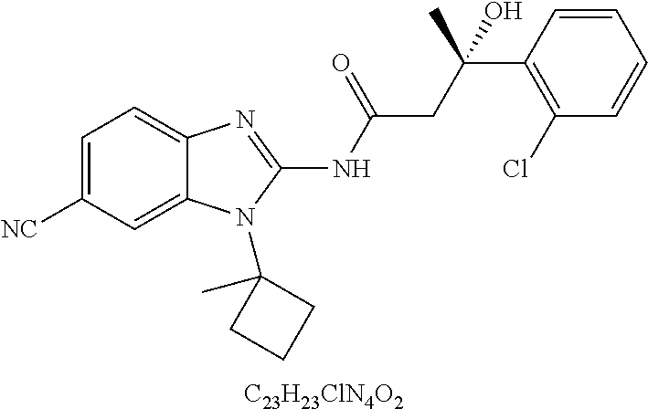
C1=C([NC])C=C2C(=C1)N=C(NC(=O)CC(C1=C(Cl)C=CC=C1)(O)C)N2C1(C)CCC1.[C23H23ClN4O2]
